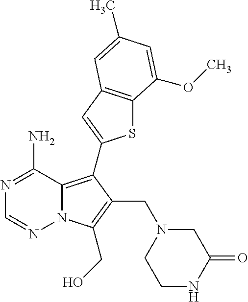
C1(N)=NC=NN2C1=C(C1=CC3=C(S1)C(OC)=CC(C)=C3)C(CN1CC(=O)NCC1)=C2CO
